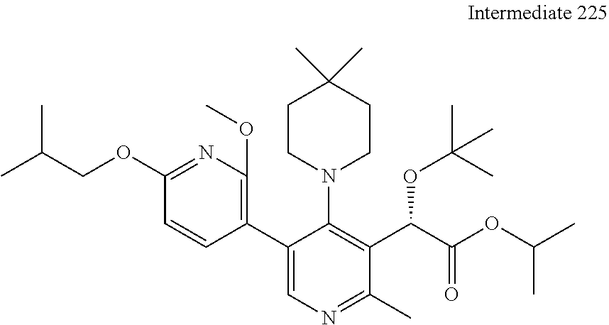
C1(C2=CN=C(C)C(C(C(OC(C)C)=O)OC(C)(C)C)=C2N2CCC(C)(C)CC2)=C(OC)N=C(OCC(C)C)C=C1
